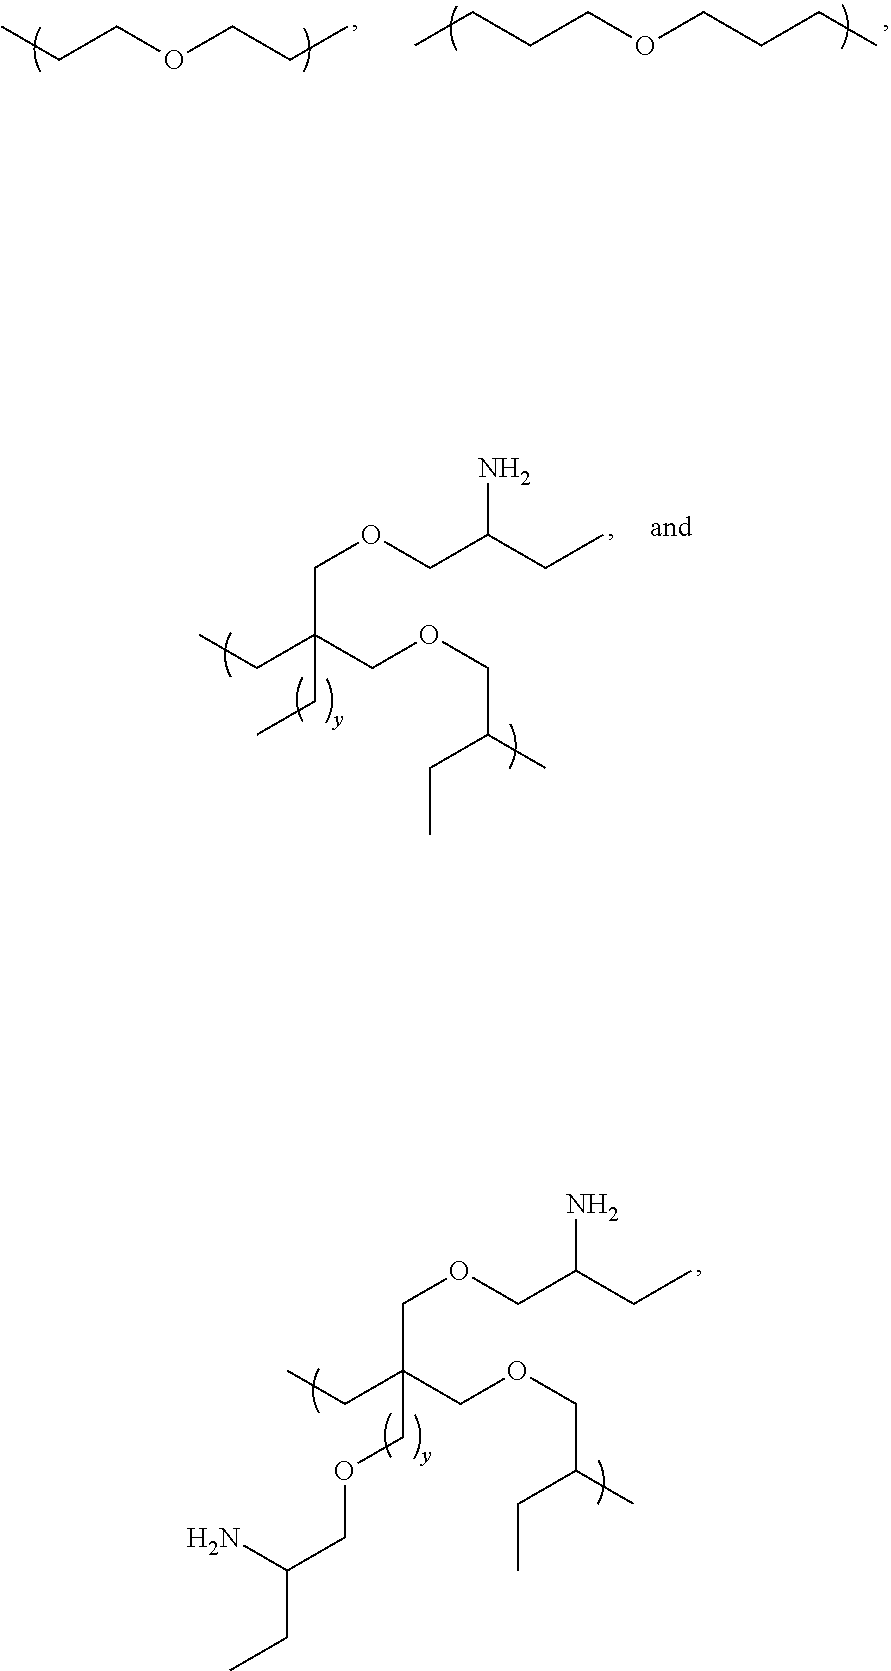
CCCOCCC.C(CCOCCCC)C.C(OCC(CC)N)C(CC)(COCC(C)CC)CC.C(OCC(CC)N)C(CC)(COCC(C)CC)COCC(CC)N
